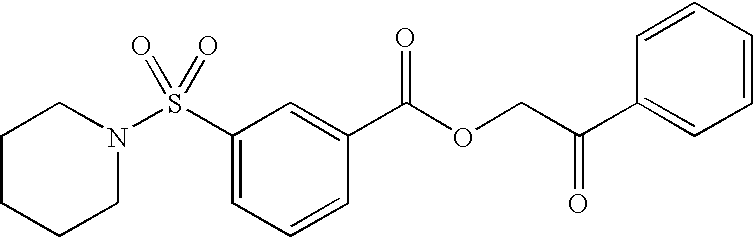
S(C1=CC=CC(C(OCC(C2=CC=CC=C2)=O)=O)=C1)(=O)(=O)N1CCCCC1
